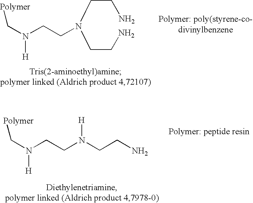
C(N(CCN(CCN)CCN)[H])[Polymer].C(N(CCN(CCN)[H])[H])[Polymer]
